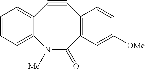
C12=CC=CC=C1N([Me])C(=O)C1=C(C#C2)C=CC([OMe])=C1
